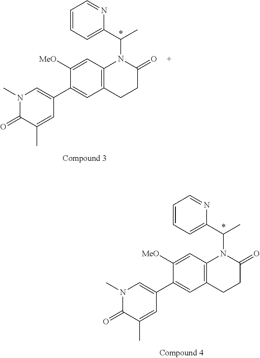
N1(C)C(=O)C(C)=CC(C2=CC3=C(C=C2[MeO])N(C(C2=CC=CC=N2)C)C(=O)CC3)=C1.N1(C)C(=O)C(C)=CC(C2=CC3=C(C=C2[MeO])N(C(C2=CC=CC=N2)C)C(=O)CC3)=C1
